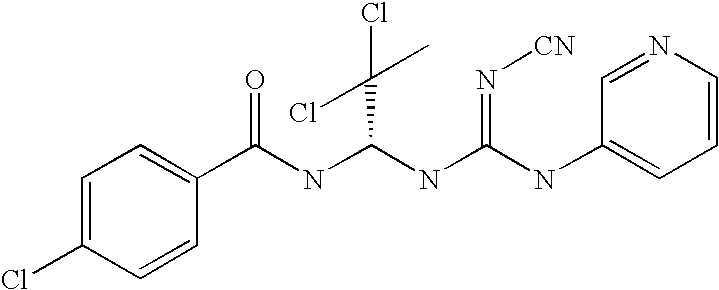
C1=C(Cl)C=CC(C(NC(NC(NC2=CC=CN=C2)=N[CN])C(Cl)(Cl)C)=O)=C1
